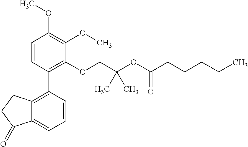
C1=CC(C2=C3C(=CC=C2)C(=O)CC3)=C(OCC(OC(CCCCC)=O)(C)C)C(OC)=C1OC
